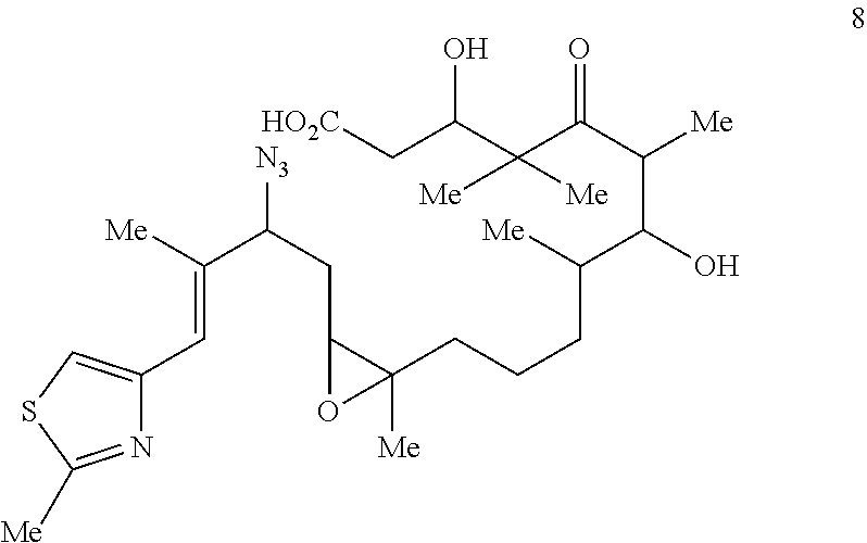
C([N3])(CC1C(CCCC(C(C(C(C(C(C[HO2C])O)([Me])[Me])=O)[Me])O)[Me])([Me])O1)C([Me])=CC1=CSC([Me])=N1
